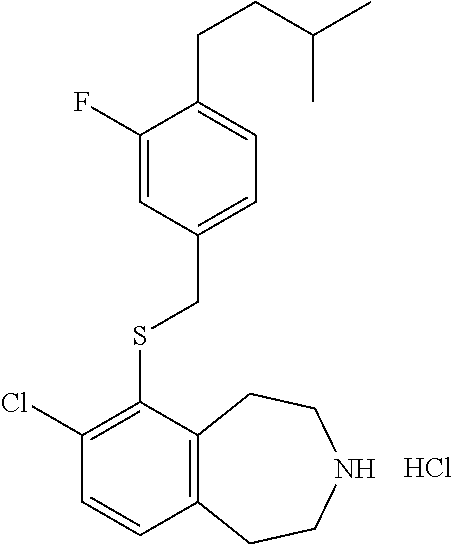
Cl.C1(Cl)=C(SCC2=CC=C(CCC(C)C)C(F)=C2)C2=C(C=C1)CCNCC2
